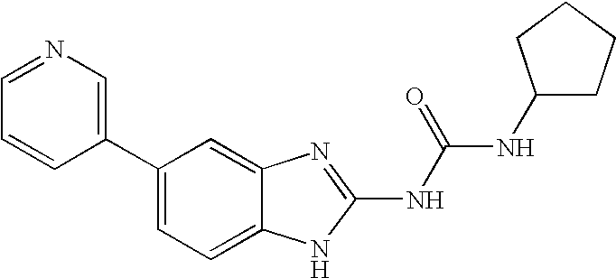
C1(C2=CN=CC=C2)=CC=C2C(=C1)N=C(NC(NC1CCCC1)=O)N2
